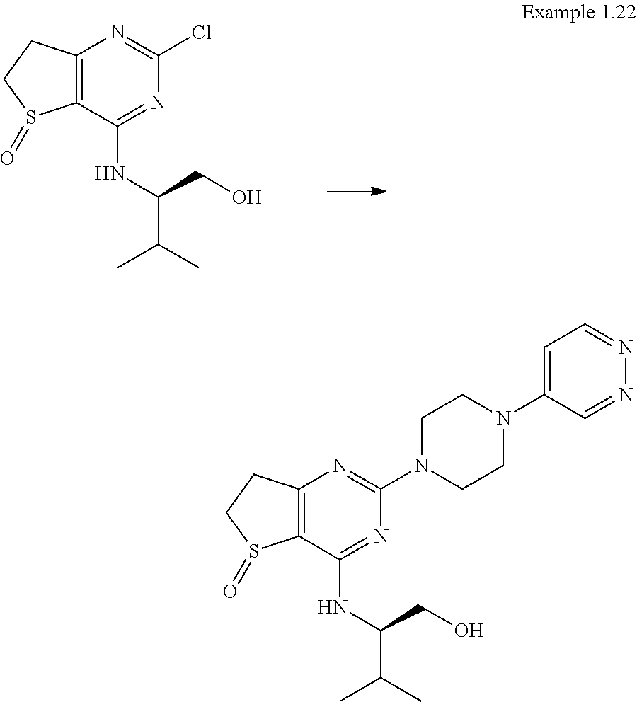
C12=C(C(NC(CO)C(C)C)=NC(Cl)=N1)S(=O)CC2.C12=C(C(NC(CO)C(C)C)=NC(N3CCN(C4=CC=NN=C4)CC3)=N1)S(=O)CC2
